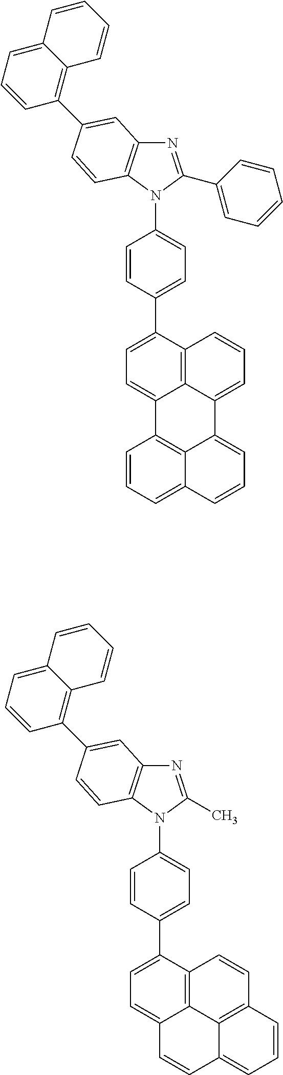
N1=C(C2=CC=CC=C2)N(C2=CC=C(C3=CC=C4C5=C3C=CC=C5C3=CC=CC5=CC=CC4=C53)C=C2)C2=C1C=C(C1=C3C(=CC=C1)C=CC=C3)C=C2.N1=C(C)N(C2=CC=C(C3=CC=C4C5=C3C=CC3=C5C(=CC=C3)C=C4)C=C2)C2=C1C=C(C1=C3C(=CC=C1)C=CC=C3)C=C2
